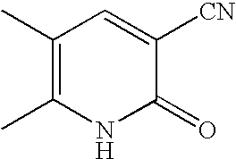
C1(C)=C(C)NC(=O)C([CN])=C1
